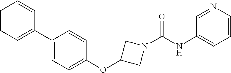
C1=CC=C(C2=CC=C(OC3CN(C(NC4=CC=CN=C4)=O)C3)C=C2)C=C1
